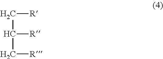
C([R])C([R])C[R]
